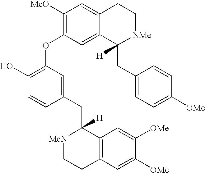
C1([MeO])=C(OC2=C(O)C=CC(CC3([H])[MeN]CCC4=C3C=C([OMe])C([OMe])=C4)=C2)C=C2C(=C1)CC[NMe]C2(CC1=CC=C([OMe])C=C1)[H]
